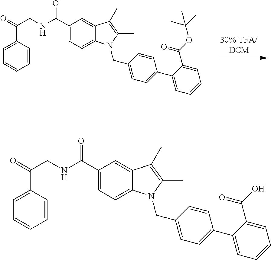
C(=O)(C1=CC=C2C(=C1)C(C)=C(C)N2CC1=CC=C(C2=CC=CC=C2C(=O)OC(C)(C)C)C=C1)NCC(=O)C1=CC=CC=C1.N(C(=O)C1=CC=C2C(=C1)C(C)=C(C)N2CC1=CC=C(C2=CC=CC=C2C(=O)O)C=C1)CC(=O)C1=CC=CC=C1
